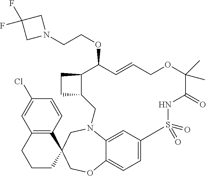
C1CCC2(C3=C1C=C(Cl)C=C3)COC1=CC=C3C=C1N(C2)CC1C(CC1)C(OCCN1CC(F)(F)C1)C=CCOC(C)(C)C(=O)NS3(=O)=O
